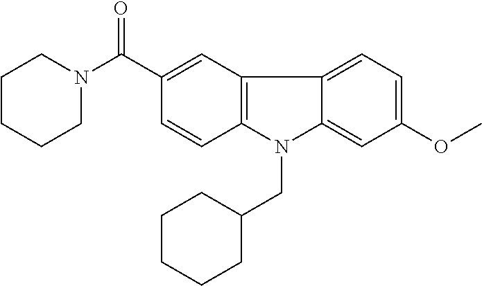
C1CCN(C(C2=CC3=C(C=C2)N(CC2CCCCC2)C2=CC(OC)=CC=C32)=O)CC1
